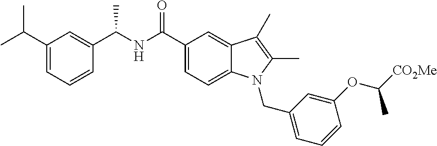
C1(C(C)C)=CC=CC(C(NC(C2=CC=C3C(=C2)C(C)=C(C)N3CC2=CC=CC(OC([CO2Me])C)=C2)=O)C)=C1
